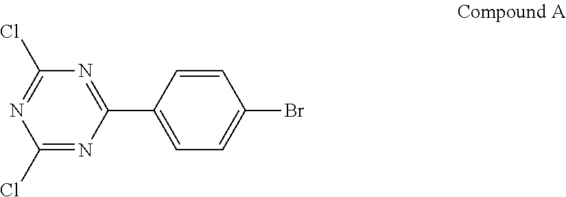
C1(Cl)=NC(C2=CC=C(Br)C=C2)=NC(Cl)=N1
